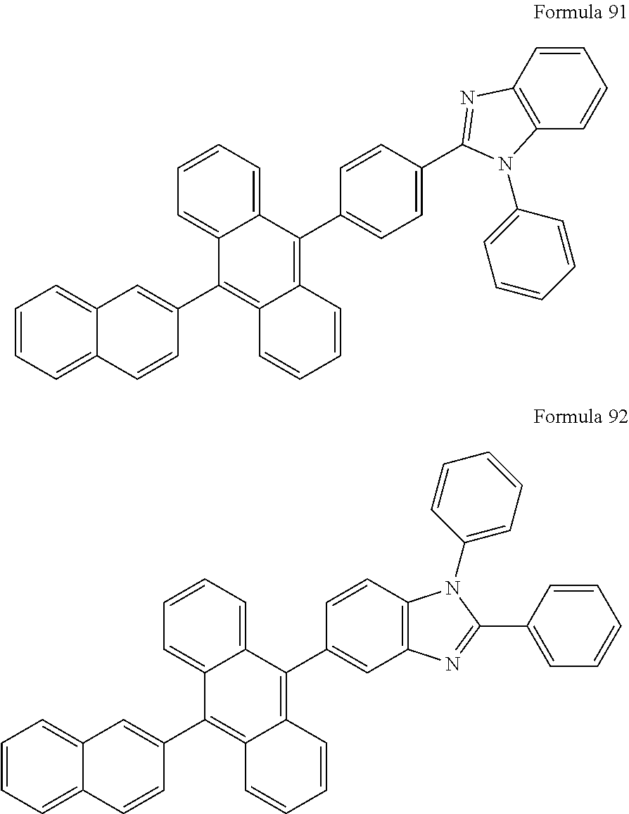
C1=CC=C2C(=C1)C=C(C1=C3C(=C(C4=CC=C(C5=NC6=C(C=CC=C6)N5C5=CC=CC=C5)C=C4)C4=CC=CC=C14)C=CC=C3)C=C2.C1=CC=C2C(=C1)C=C(C1=C3C(=C(C4=CC5=C(C=C4)N(C4=CC=CC=C4)C(C4=CC=CC=C4)=N5)C4=CC=CC=C14)C=CC=C3)C=C2
